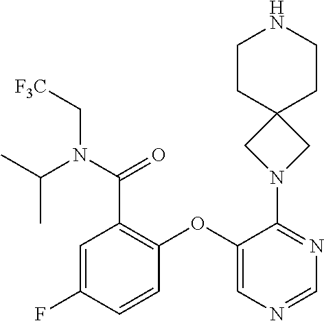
C1=C(F)C=CC(OC2=CN=CN=C2N2CC3(C2)CCNCC3)=C1C(N(C(C)C)C[F3C])=O
